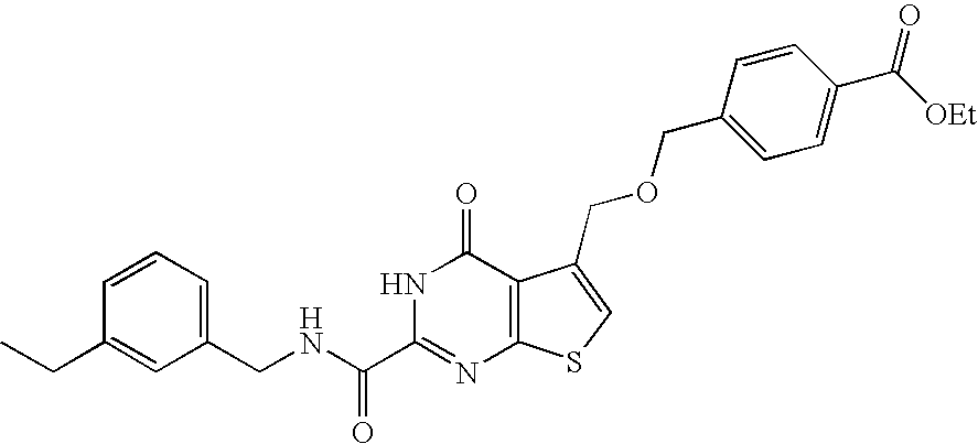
C1(CNC(C2=NC3=C(C(=O)N2)C(COCC2=CC=C(C([OEt])=O)C=C2)=CS3)=O)=CC=CC(CC)=C1
